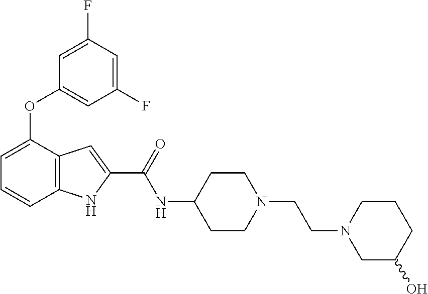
C1=C(OC2=CC(F)=CC(F)=C2)C2=C(C=C1)NC(C(NC1CCN(CCN3CC(O)CCC3)CC1)=O)=C2
